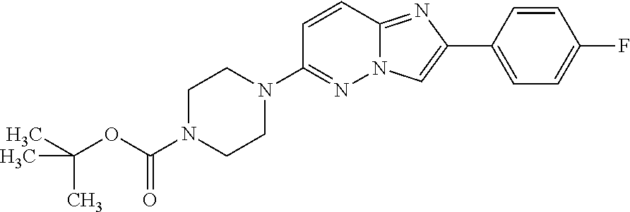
C1(N2CCN(C(OC(C)(C)C)=O)CC2)=NN2C(=NC(C3=CC=C(F)C=C3)=C2)C=C1
